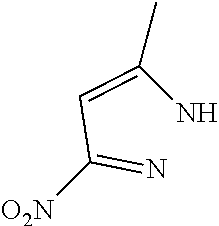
[O2N]C(=N)C=C(N)C
